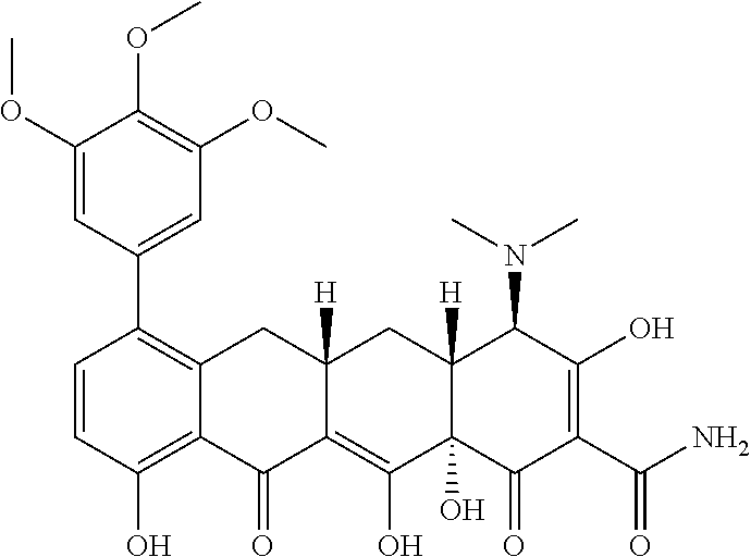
C1=CC(O)=C2C(=C1C1=CC(OC)=C(OC)C(OC)=C1)CC1([H])C(=C(O)C3(O)C([H])(C1)C(N(C)C)C(O)=C(C(N)=O)C3=O)C2=O
